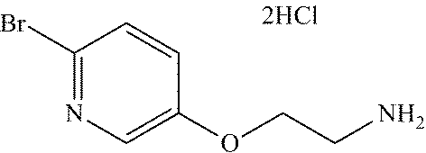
C1(Br)=NC=C(OCCN)C=C1
